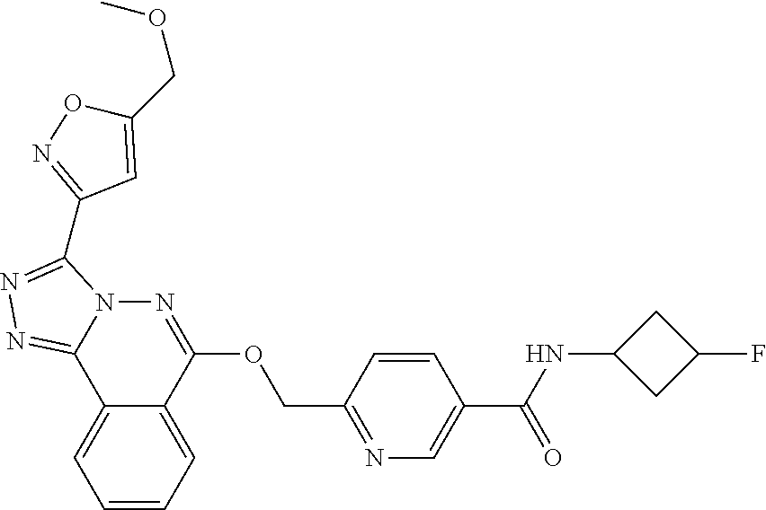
C1=CC=C2C(=C1)C1=NN=C(C3=NOC(COC)=C3)N1N=C2OCC1=NC=C(C(=O)NC2CC(F)C2)C=C1
